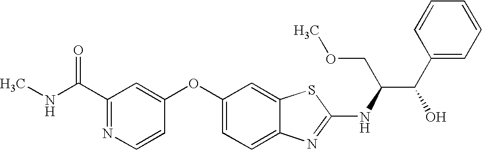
N1=C(C(=O)NC)C=C(OC2=CC=C3C(=C2)SC(NC(C(C2=CC=CC=C2)O)COC)=N3)C=C1
